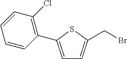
C1=C(C2=C(Cl)C=CC=C2)SC(CBr)=C1
